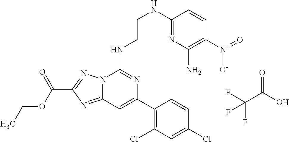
C12=NC(C(=O)OCC)=NN1C(NCCNC1=NC(N)=C([N+](=O)[O-])C=C1)=NC(C1=C(Cl)C=C(Cl)C=C1)=C2.C(C(O)=O)(F)(F)F
